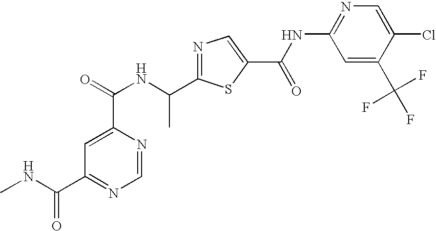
N1=C(C(NC(=O)C2=CC(C(=O)NC)=NC=N2)C)SC(C(NC2=NC=C(Cl)C(C(F)(F)F)=C2)=O)=C1
